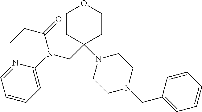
C1=C(N(CC2(N3CCN(CC4=CC=CC=C4)CC3)CCOCC2)C(=O)CC)N=CC=C1
